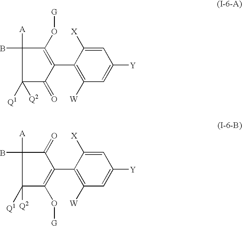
C1([Q1])([Q2])C(=O)C(C2=C([W])C=C([Y])C=C2[X])=C(O[G])C1(B)[A].C1([Q1])([Q2])C(O[G])=C(C2=C([W])C=C([Y])C=C2[X])C(=O)C1(B)[A]
